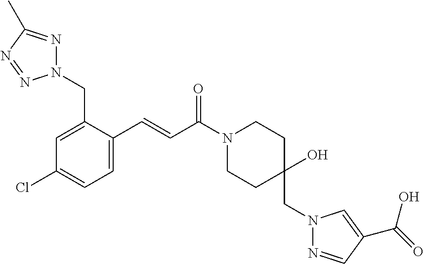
N1(CC2=CC(Cl)=CC=C2C=CC(N2CCC(CN3N=CC(C(=O)O)=C3)(O)CC2)=O)N=C(C)N=N1
